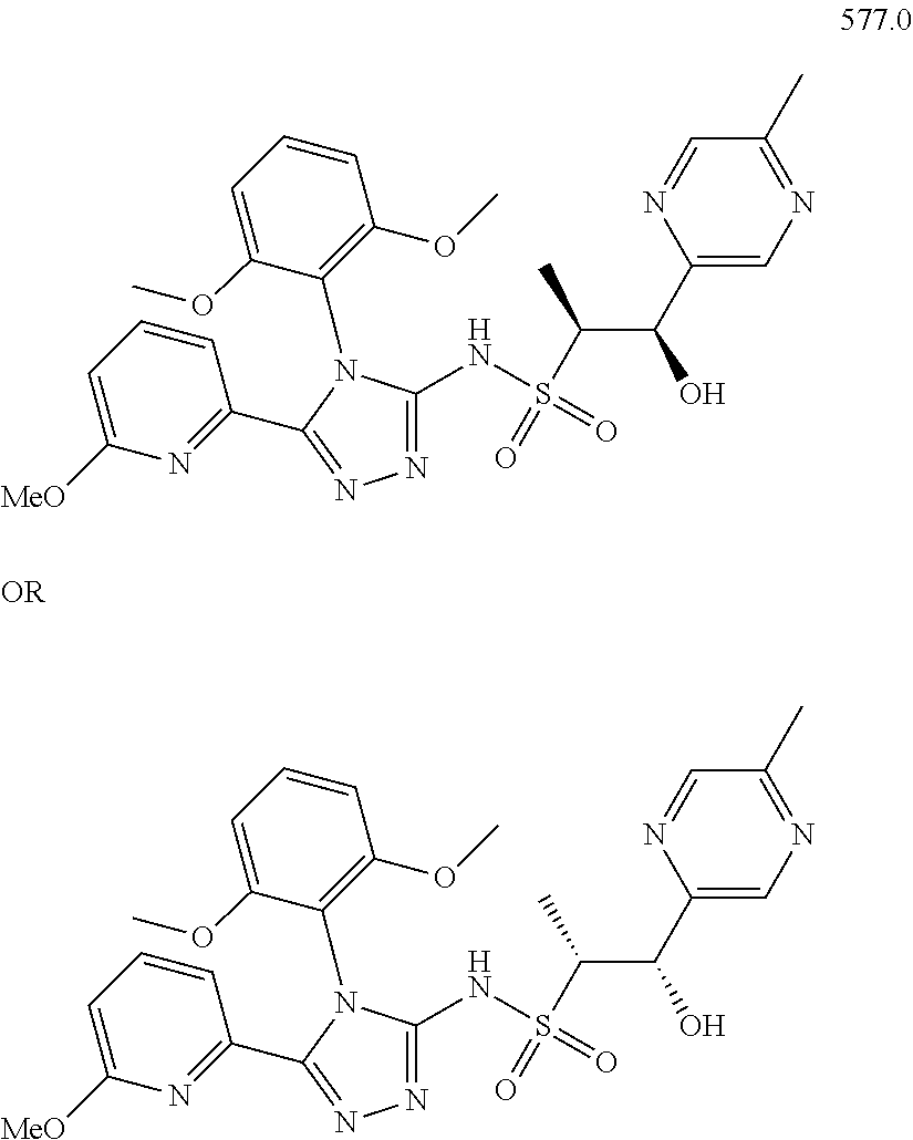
C1=NC(C(O)C(S(=O)(NC2=NN=C(C3=NC([MeO])=CC=C3)N2C2=C(OC)C=CC=C2OC)=O)C)=CN=C1C.C1=NC(C(O)C(S(=O)(NC2=NN=C(C3=NC([MeO])=CC=C3)N2C2=C(OC)C=CC=C2OC)=O)C)=CN=C1C
